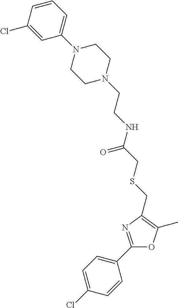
C1=C(Cl)C=CC(C2=NC(CSCC(NCCN3CCN(C4=CC=CC(Cl)=C4)CC3)=O)=C(C)O2)=C1
